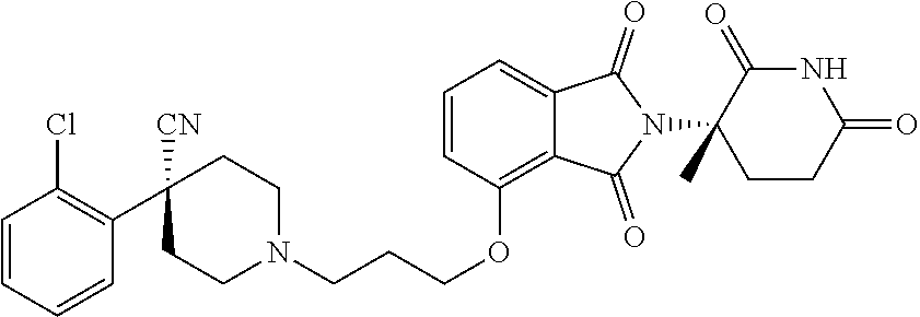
C1=CC=CC(C2([CN])CCN(CCCOC3=C4C(=CC=C3)C(=O)N(C3(C)CCC(=O)NC3=O)C4=O)CC2)=C1Cl
